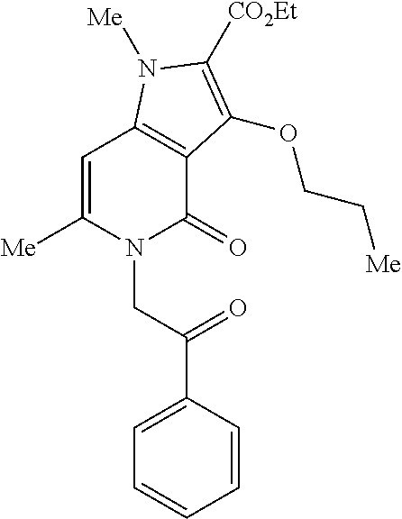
N1(CC(C2=CC=CC=C2)=O)C(=O)C2=C(C=C1[Me])N([Me])C([CO2Et])=C2OCC[Me]
